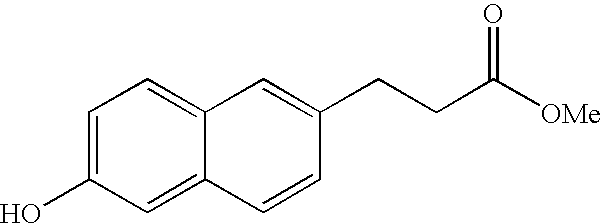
C1=C(O)C=C2C(=C1)C=C(CCC([OMe])=O)C=C2
